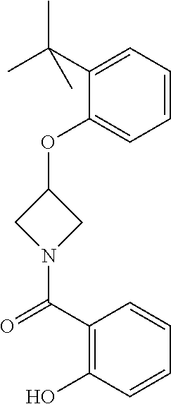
C1(OC2CN(C(C3=C(O)C=CC=C3)=O)C2)=CC=CC=C1C(C)(C)C
